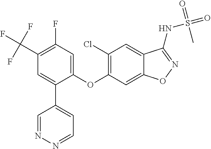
O(C1=C(Cl)C=C2C(=C1)ON=C2NS(=O)(=O)C)C1=CC(F)=C(C(F)(F)F)C=C1C1=CC=NN=C1
